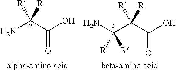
NC(C(O)=O)([R])[R].NC(C(C(O)=O)([R])[R])([R])[R]
